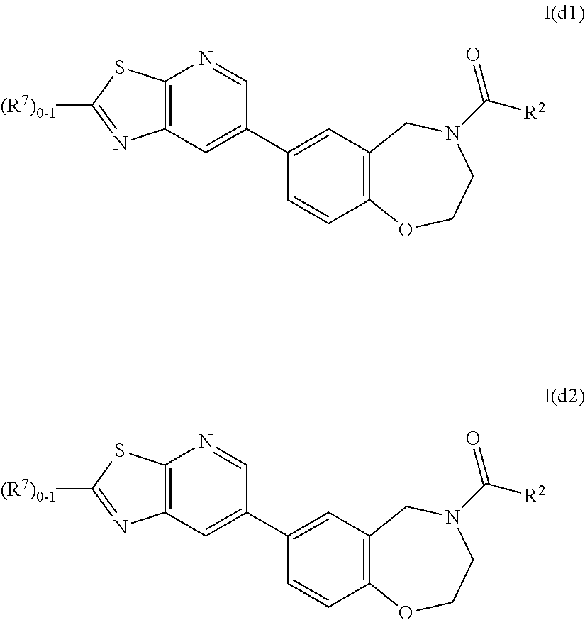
C12=C(C=C(C3=CC4=C(C=C3)OCCN(C([R2])=O)C4)C=N1)N=C([(R7)0-1])S2.C12=C(C=C(C3=CC4=C(C=C3)OCCN(C([R2])=O)C4)C=N1)N=C([(R7)0-1])S2
